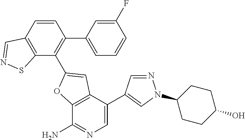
C12=C(C(C3=CN(C4CCC(O)CC4)N=C3)=CN=C1N)C=C(C1=C(C3=CC=CC(F)=C3)C=CC3=C1SN=C3)O2
